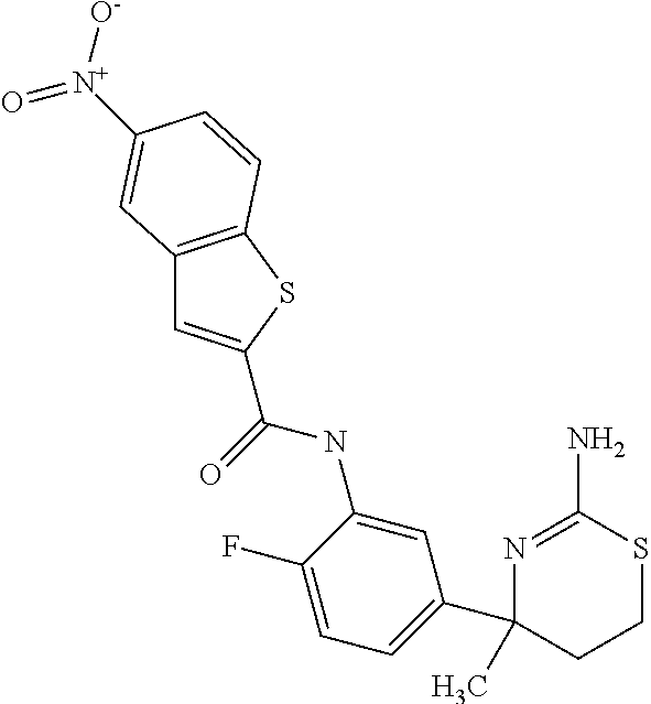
N(C1=CC(C2(C)CCSC(N)=N2)=CC=C1F)C(=O)C1=CC2=C(S1)C=CC([N+]([O-])=O)=C2
